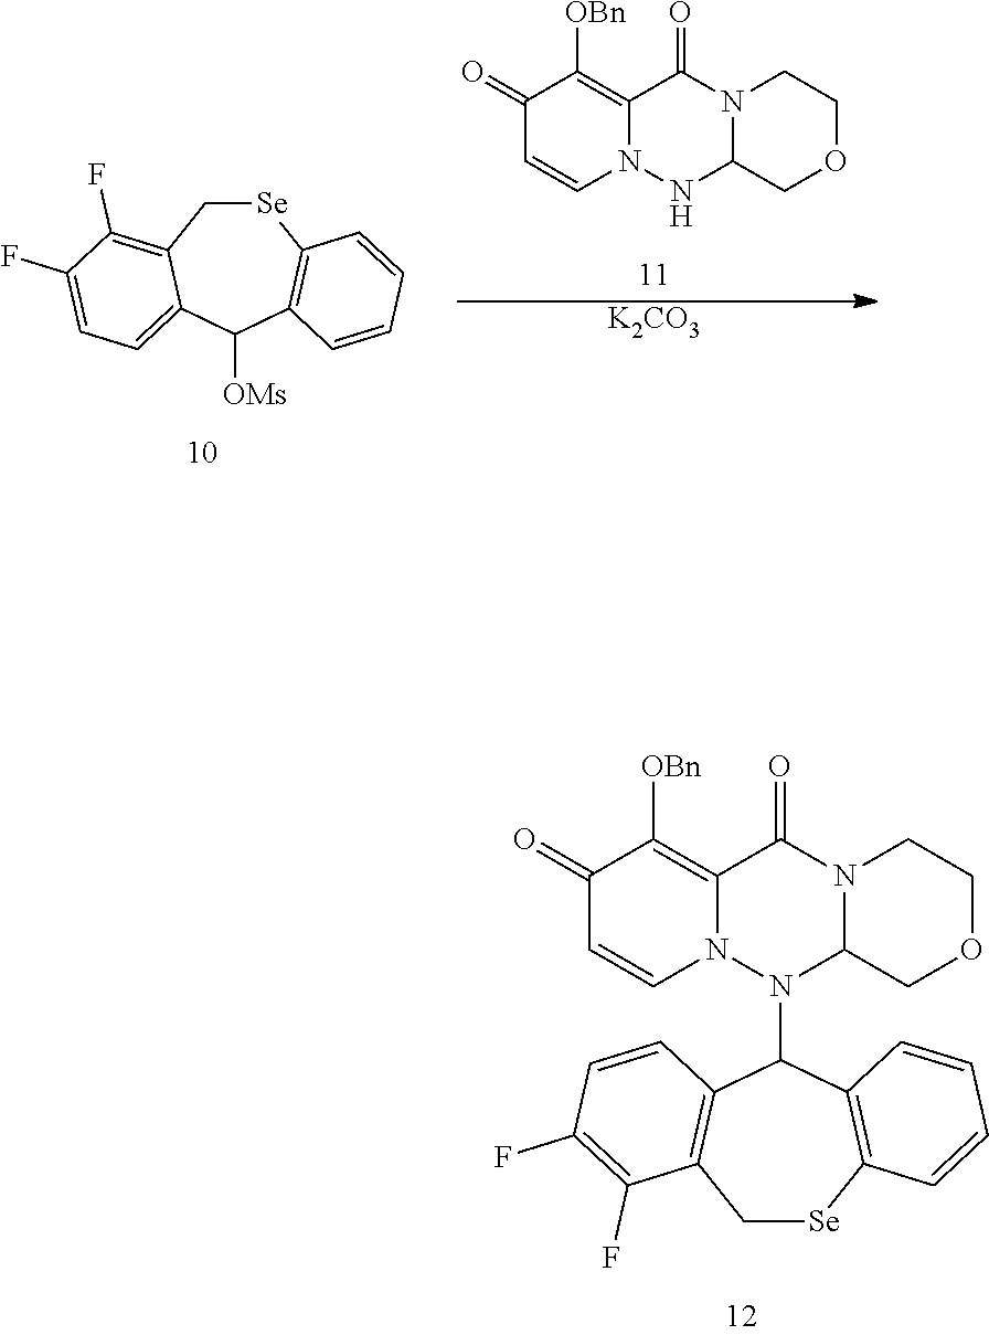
[Se]1CC2=C(F)C(F)=CC=C2C([OMs])C2=C1C=CC=C2.C1(=O)C=CN2C(=C1[OBn])C(=O)N1C(N2)COCC1.[K2CO3].C1(=O)C=CN2C(=C1[OBn])C(=O)N1C(N2C2C3=C(C[Se]C4=C2C=CC=C4)C(F)=C(F)C=C3)COCC1
